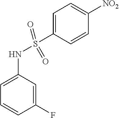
C1(F)=CC(NS(C2=CC=C([NO2])C=C2)(=O)=O)=CC=C1
